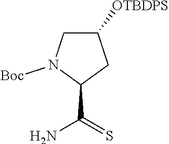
C1(C(=S)N)CC([OTBDPS])CN1[Boc]
